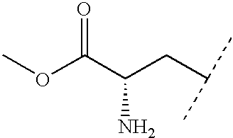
COC(C(CC(C)C)N)=O
